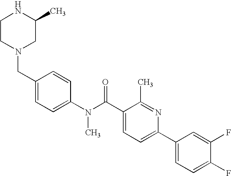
N1CCN(CC2=CC=C(N(C(C3=CC=C(C4=CC=C(F)C(F)=C4)N=C3C)=O)C)C=C2)CC1C
